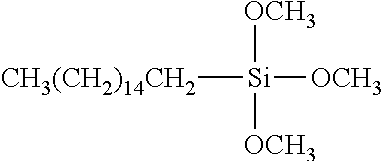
[OCH3][Si]([CH3(CH2)14CH2])([OCH3])[OCH3]
